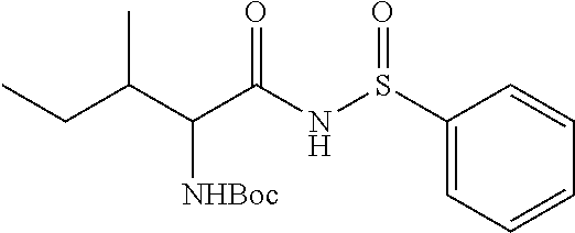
C1(S(NC(C(C(CC)C)[NHBoc])=O)=O)=CC=CC=C1
